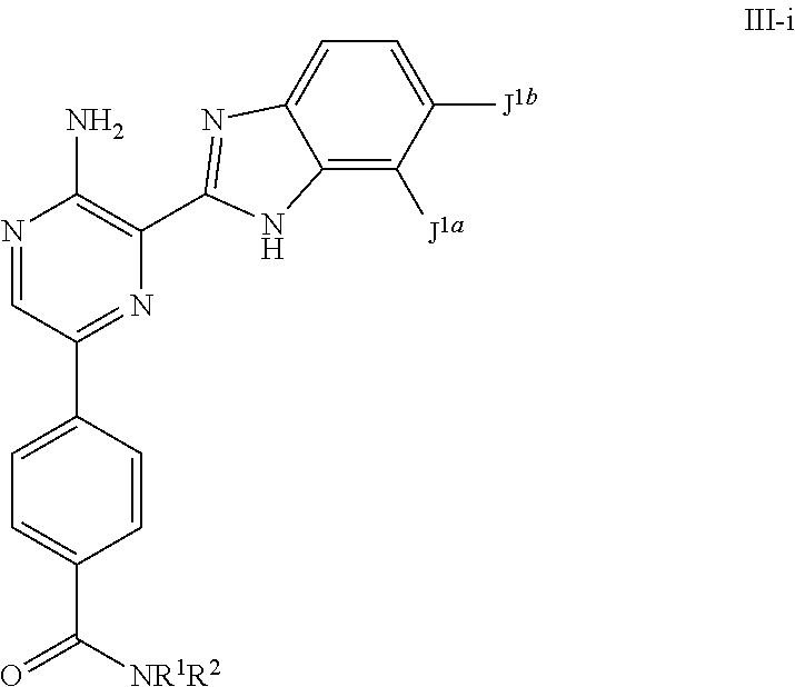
N1=CC(C2=CC=C(C([NR1R2])=O)C=C2)=NC(C2=NC3=CC=C([J1b])C([J1a])=C3N2)=C1N
